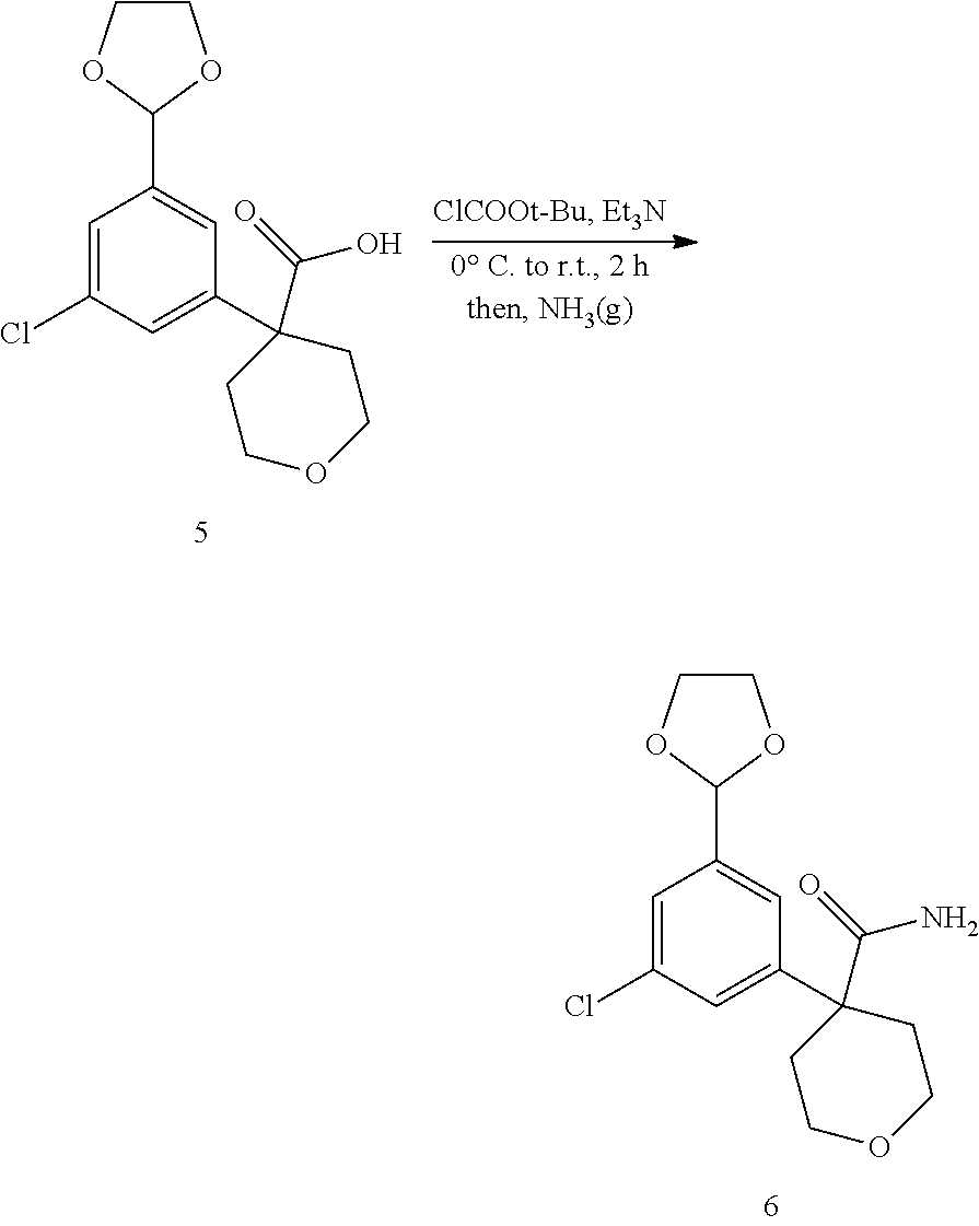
C1(C2=CC(C3(C(=O)N)CCOCC3)=CC(Cl)=C2)OCCO1.C1COC(C2=CC(C3(C(=O)O)CCOCC3)=CC(Cl)=C2)O1
